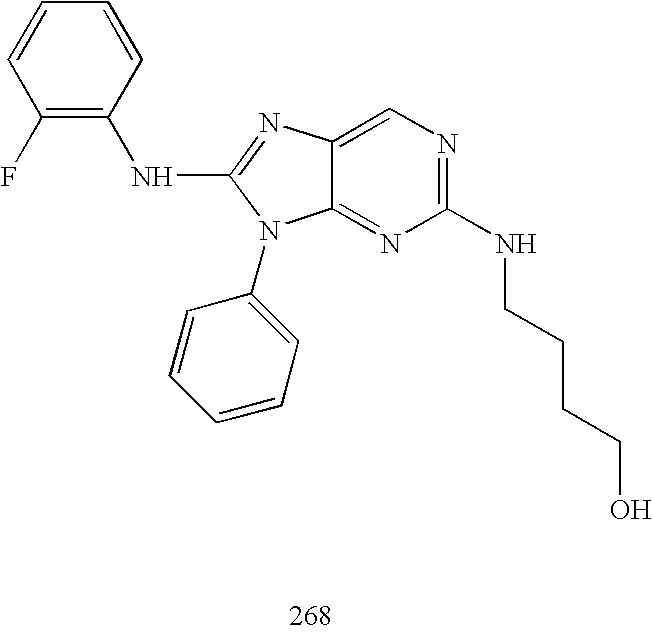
C12=NC(NCCCCO)=NC=C1N=C(NC1=C(F)C=CC=C1)N2C1=CC=CC=C1
